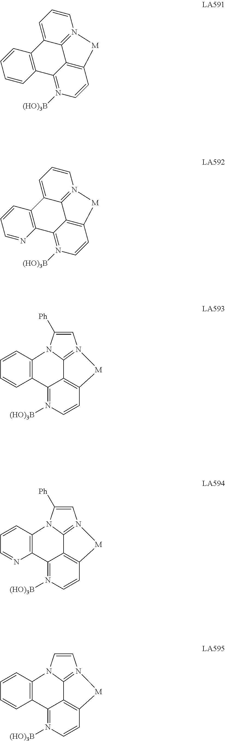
C12=N3[M]C4=C1C(=N([(HO)3B])C=C4)C1=C(N2C([Ph])=C3)C=CC=C1.C1=CC=C2C3=N1[M]C1=C3C(=N([(HO)3B])C=C1)C1=C2C=CC=C1.C1=CC=C2C3=N1[M]C1=C3C(=N([(HO)3B])C=C1)C1=C2C=CC=N1.C12=N3[M]C4=C1C(=N([(HO)3B])C=C4)C1=C(N2C([Ph])=C3)C=CC=N1.C12=N3[M]C4=C1C(=N([(HO)3B])C=C4)C1=C(N2C=C3)C=CC=C1
